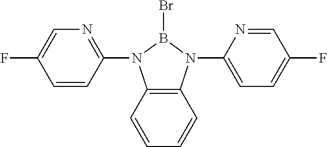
C1=CC(N2C3=C(N(C4=CC=C(F)C=N4)B2Br)C=CC=C3)=NC=C1F
